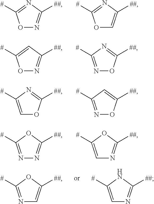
O1N=C([##])N=C1[#].O1C=C([##])N=C1[#].O1N=C([##])C=C1[#].N1=C([#])N=C([##])O1.C1=C([#])N=C([##])O1.N1=C([#])C=C([##])O1.N1=C([#])OC([##])=N1.C1=C([#])OC([##])=N1.N1=C([#])OC([##])=C1.C1=C([#])NC([##])=N1
